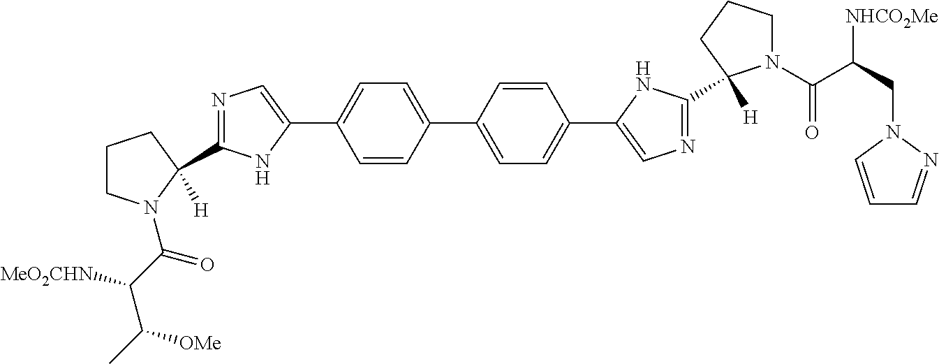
N1=C(C2([H])N(C(C(C(C)[OMe])[MeO2CHN])=O)CCC2)NC(C2=CC=C(C3=CC=C(C4=CN=C(C5([H])N(C(C([NHCO2Me])CN6C=CC=N6)=O)CCC5)N4)C=C3)C=C2)=C1
